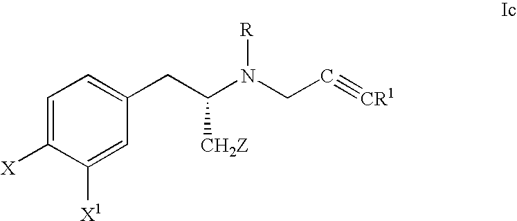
C1=C([X])C([X1])=CC(CC(N(CC#[CR1])[R])[CH2Z])=C1
